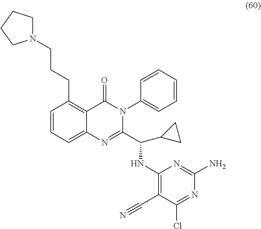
N1(CCCC2=C3C(=CC=C2)N=C(C(NC2=C(C#N)C(Cl)=NC(N)=N2)C2CC2)N(C2=CC=CC=C2)C3=O)CCCC1
